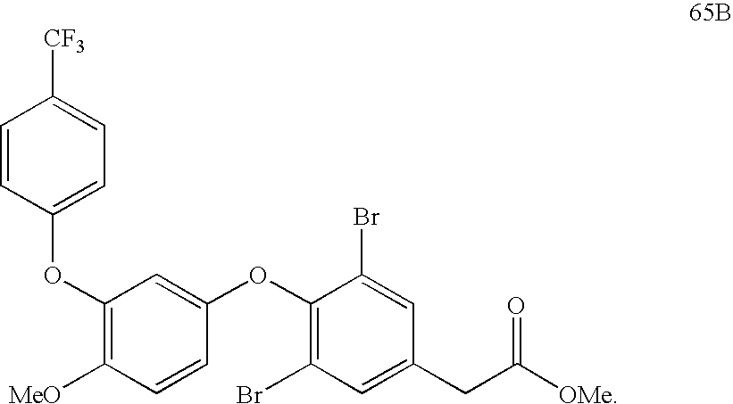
C1(OC2=CC=C([CF3])C=C2)=C([MeO])C=CC(OC2=C(Br)C=C(CC(=O)[OMe])C=C2Br)=C1
